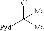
ClC([Me])([Pyd])[Me]
